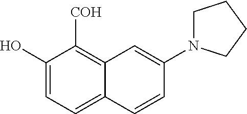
C1(O)=CC=C2C(=C1[COH])C=C(N1CCCC1)C=C2
